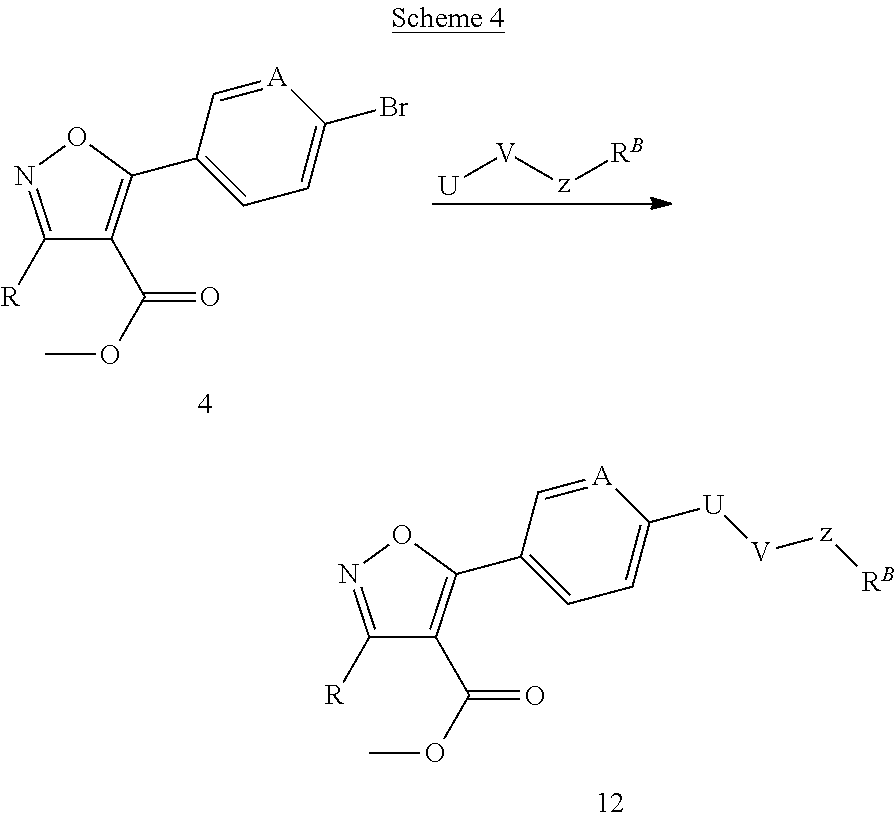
C1([R])=NOC(C2=CC=C([U][V][z][RB])[A]=C2)=C1C(OC)=O.C1([R])=NOC(C2=CC=C(Br)[A]=C2)=C1C(OC)=O.[U][V][z][RB]
